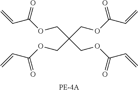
C=CC(OCC(COC(C=C)=O)(COC(C=C)=O)COC(C=C)=O)=O
